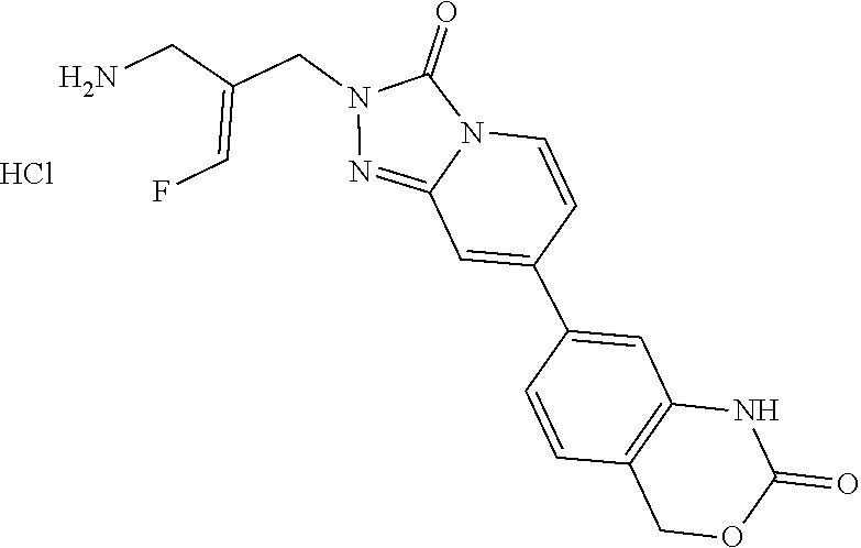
C1(C2=CC3=C(C=C2)COC(=O)N3)=CC2=NN(CC(=CF)CN)C(=O)N2C=C1.Cl
